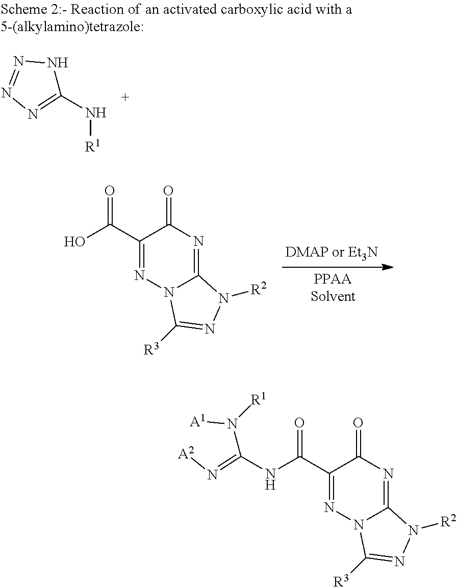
C1(N[R1])=NN=NN1.C1(C(O)=O)=NN2C(=NC1=O)N([R2])N=C2[R3].C1(C(NC(N([A1])[R1])=N[A2])=O)=NN2C(=NC1=O)N([R2])N=C2[R3]
